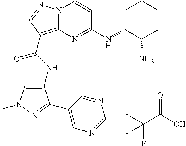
FC(C(O)=O)(F)F.N12C(=C(C(NC3=CN(C)N=C3C3=CN=CN=C3)=O)C=N1)N=C(NC1CCCCC1N)C=C2
